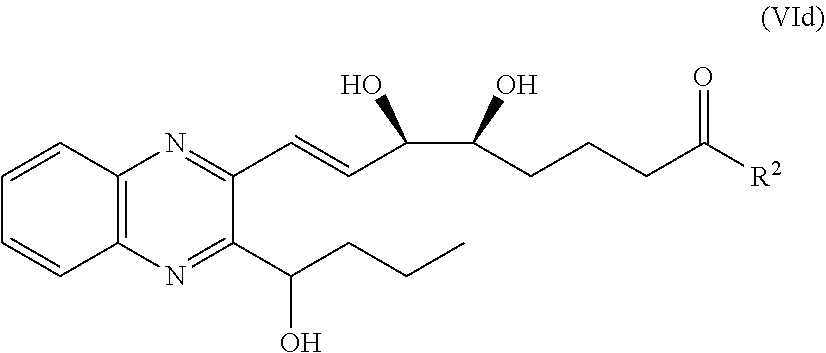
C12=C(N=C(C(CCC)O)C(C=CC(O)C(O)CCCC([R2])=O)=N1)C=CC=C2
